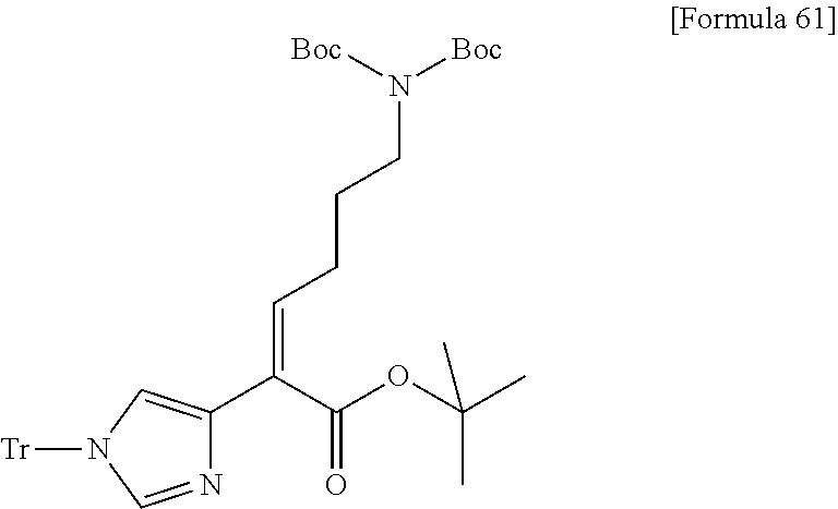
N1=CN([Tr])C=C1C(=CCCCN([Boc])[Boc])C(OC(C)(C)C)=O
